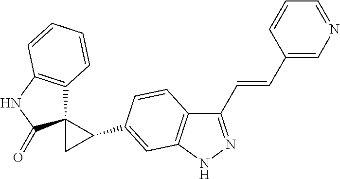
C1(C=CC2=CN=CC=C2)=NNC2=C1C=CC(C1C3(C4=C(NC3=O)C=CC=C4)C1)=C2
